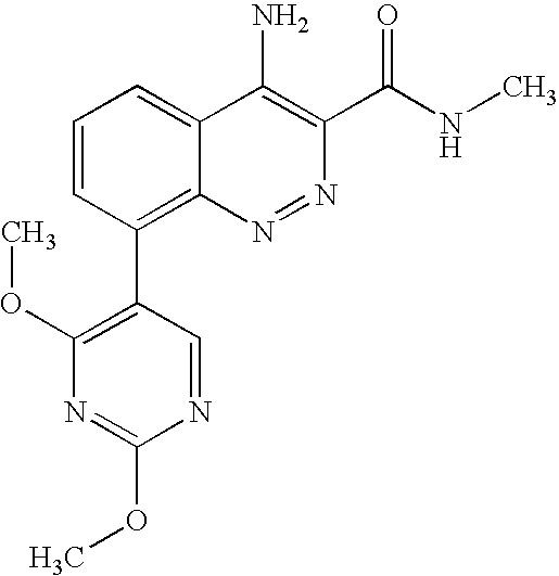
N1=CC(C2=C3C(=CC=C2)C(N)=C(C(=O)NC)N=N3)=C(OC)N=C1OC
